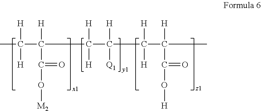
CC([H])([H])C([H])(C(O[M2])=O)C([H])([H])C([H])([Q1])C([H])([H])C([H])(C(O[H])=O)C
